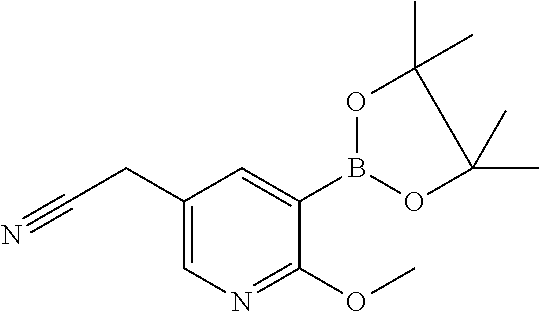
C1(C)(C)OB(C2=CC(CC#N)=CN=C2OC)OC1(C)C
